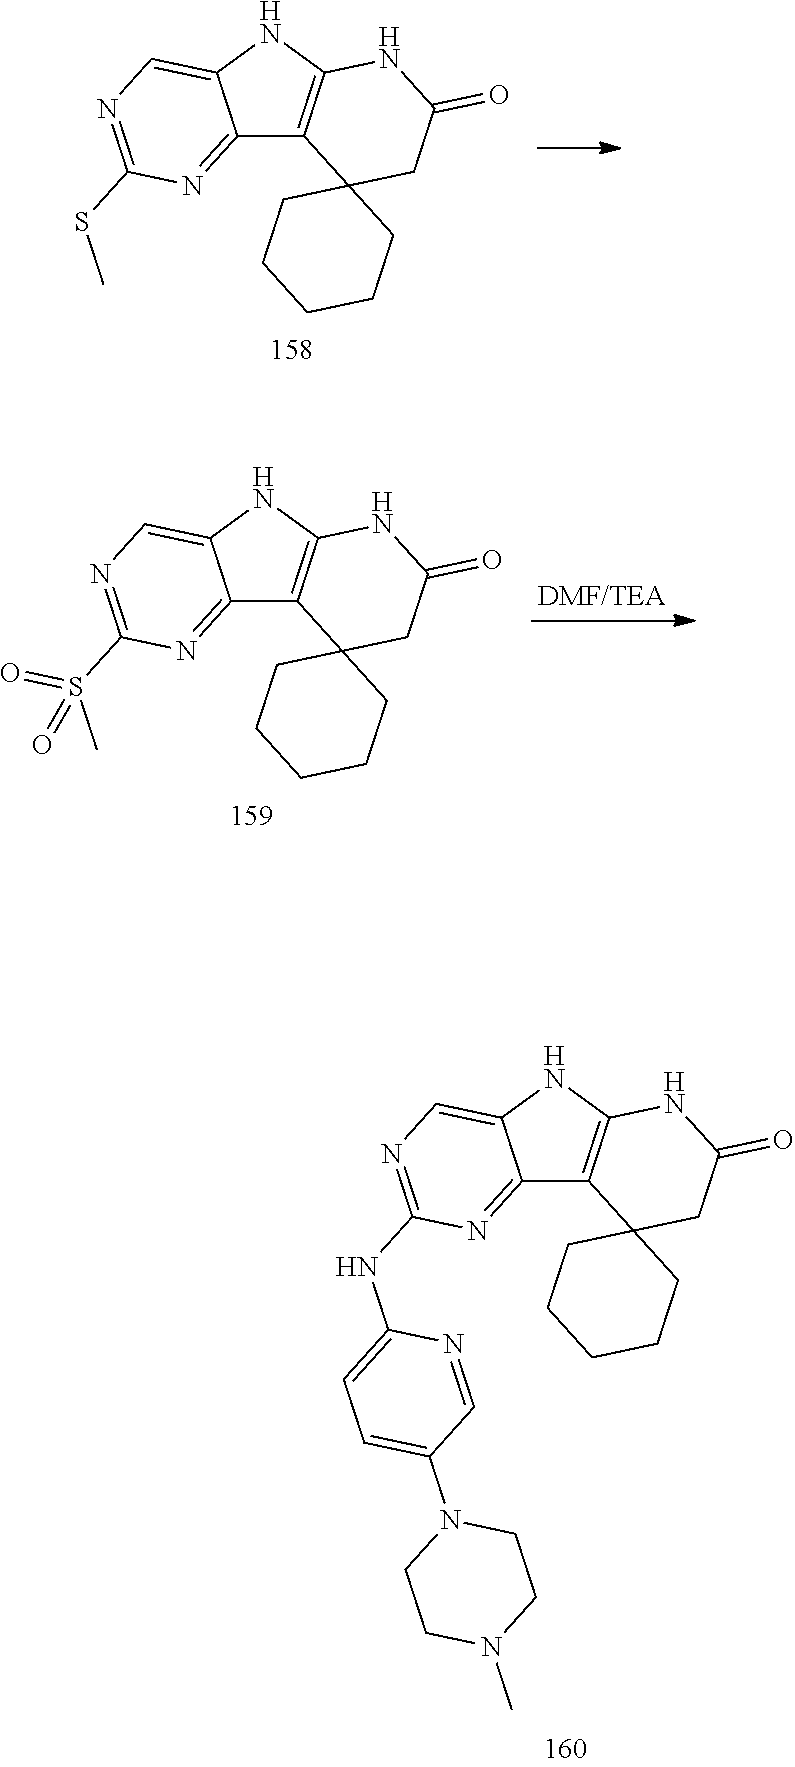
C12=NC(SC)=NC=C1NC1=C2C2(CC(=O)N1)CCCCC2.C12=NC(S(C)(=O)=O)=NC=C1NC1=C2C2(CC(=O)N1)CCCCC2.C12=NC(NC3=CC=C(N4CCN(C)CC4)C=N3)=NC=C1NC1=C2C2(CC(=O)N1)CCCCC2
